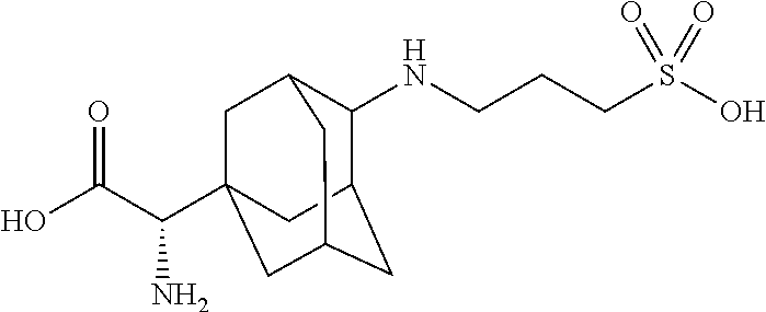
C12CC3CC(C(C(O)=O)N)(CC(C3)C1NCCCS(O)(=O)=O)C2
